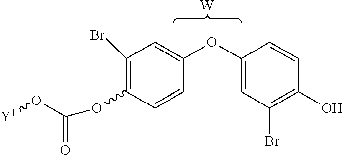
C1(Br)=C(OC(O[Y1])=O)C=CC(OC2=CC(Br)=C(O)C=C2)=C1.[W]
